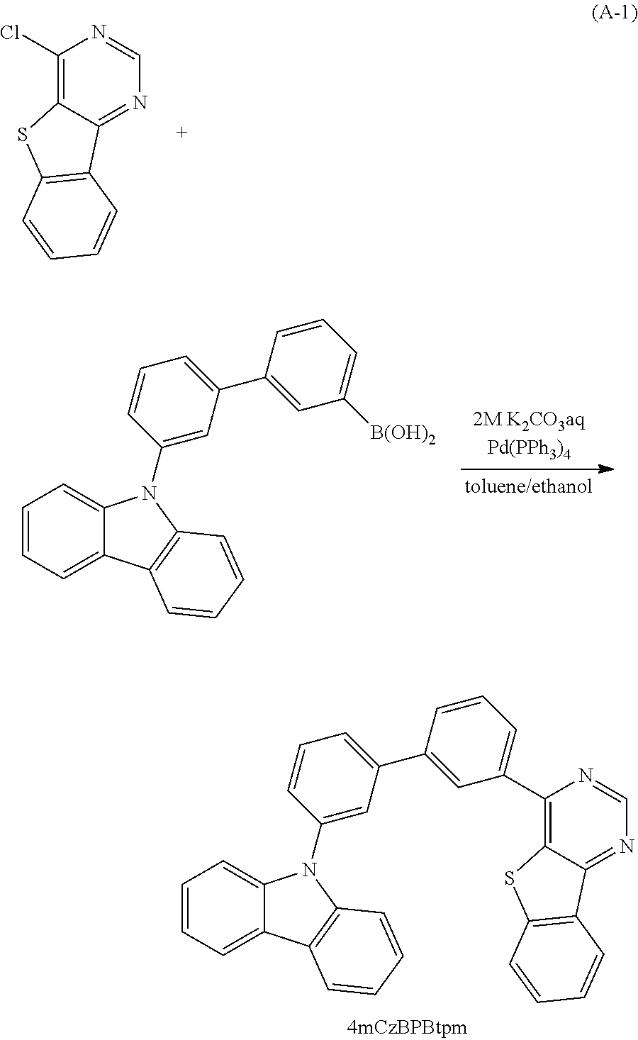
C1(N2C3=CC=CC=C3C3=C2C=CC=C3)=CC(C2=CC(C3=C4C(=NC=N3)C3=C(S4)C=CC=C3)=CC=C2)=CC=C1.C1(Cl)=C2C(=NC=N1)C1=C(S2)C=CC=C1.C1(N2C3=CC=CC=C3C3=C2C=CC=C3)=CC(C2=CC([B(OH)2])=CC=C2)=CC=C1
